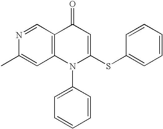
N1=CC2=C(C=C1C)N(C1=CC=CC=C1)C(SC1=CC=CC=C1)=CC2=O
